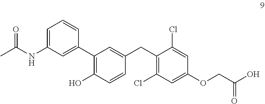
C1=C(NC(C)=O)C=C(C2=C(O)C=CC(CC3=C(Cl)C=C(OCC(=O)O)C=C3Cl)=C2)C=C1
